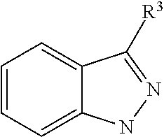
C1=CC=C2C(=C1)C([R3])=NN2
